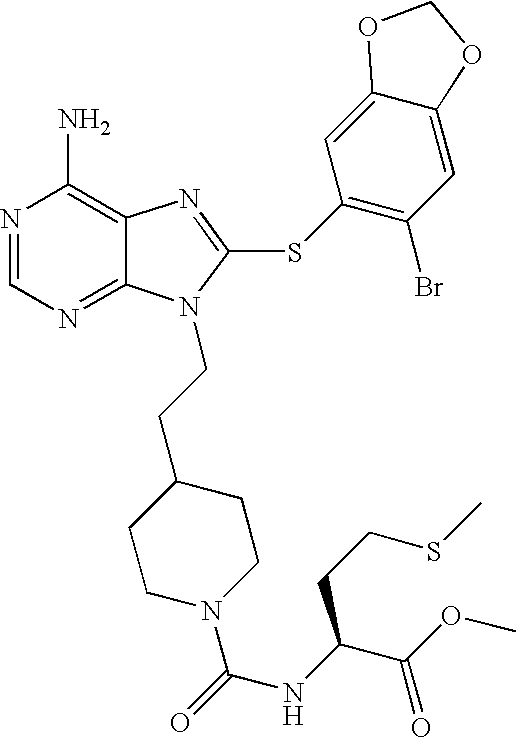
N1=CN=C2C(=C1N)N=C(SC1=C(Br)C=C3C(=C1)OCO3)N2CCC1CCN(C(=O)NC(C(OC)=O)CCSC)CC1
